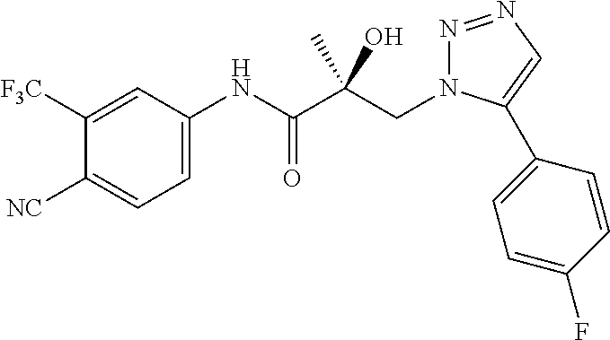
C(C(C(NC1=CC=C([NC])C([F3C])=C1)=O)(O)C)N1N=NC=C1C1=CC=C(F)C=C1
